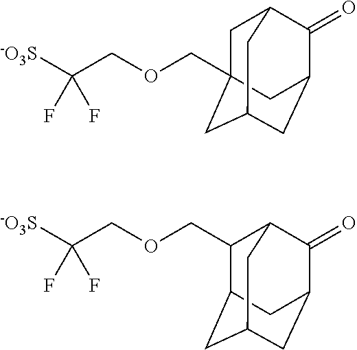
C(OCC([-O3S])(F)F)C12CC3C(=O)C(CC(C1)C3)C2.C(OCC([-O3S])(F)F)C1C2CC3CC(C(=O)C1C3)C2
